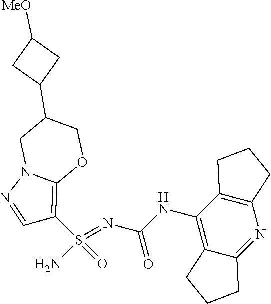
C(NC1=C2C(=NC3=C1CCC3)CCC2)(N=S(N)(=O)C1=C2N(N=C1)CC(C1CC([MeO])C1)CO2)=O
